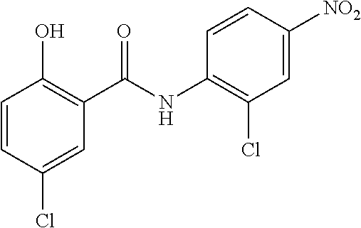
C1=CC(O)=C(C(NC2=C(Cl)C=C([NO2])C=C2)=O)C=C1Cl
